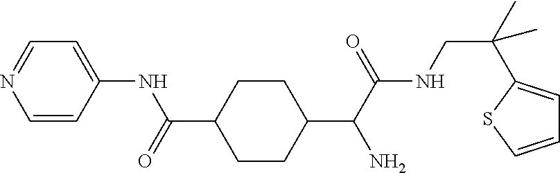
C1(C(C(NCC(C)(C)C2=CC=CS2)=O)N)CCC(C(=O)NC2=CC=NC=C2)CC1
